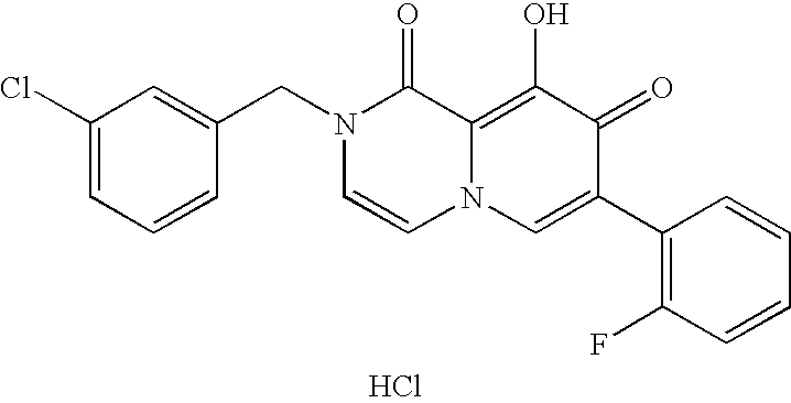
Cl.C1(Cl)=CC=CC(CN2C=CN3C(=C(O)C(=O)C(C4=C(F)C=CC=C4)=C3)C2=O)=C1
